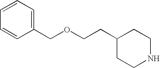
C1(CCOCC2=CC=CC=C2)CCNCC1
